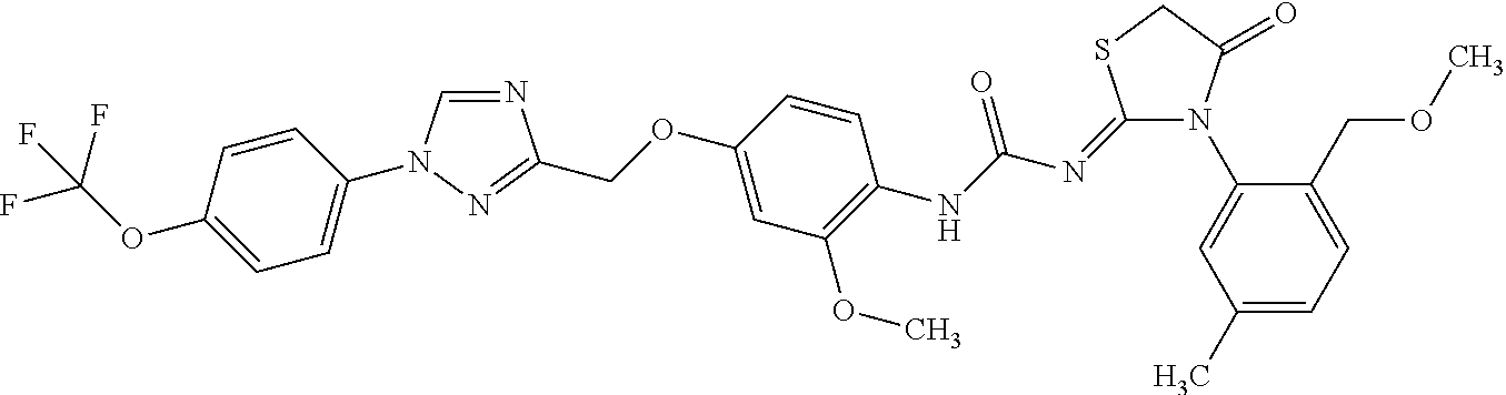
N1=CN(C2=CC=C(OC(F)(F)F)C=C2)N=C1COC1=CC(OC)=C(NC(N=C2N(C3=CC(C)=CC=C3COC)C(=O)CS2)=O)C=C1
